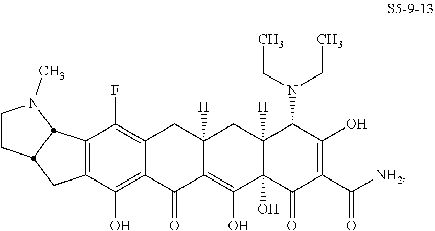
N(C1C(O)=C(C(=O)[NH2])C(=O)C2(O)C(O)=C3C(=O)C4=C(O)C5=C(C(F)=C4CC3([H])CC21[H])C1N(C)CCC1C5)(CC)CC
